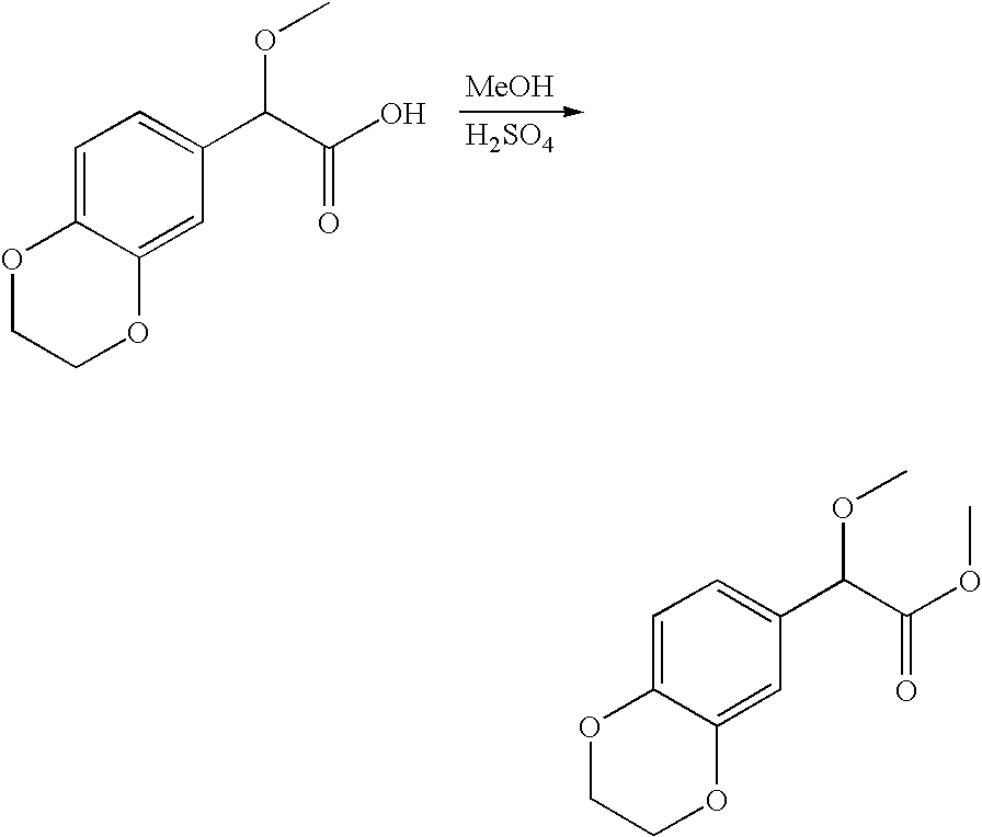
O1CCOC2=CC(C(C(O)=O)OC)=CC=C12.[MeOH].[H2SO4].O1CCOC2=CC(C(C(OC)=O)OC)=CC=C12
